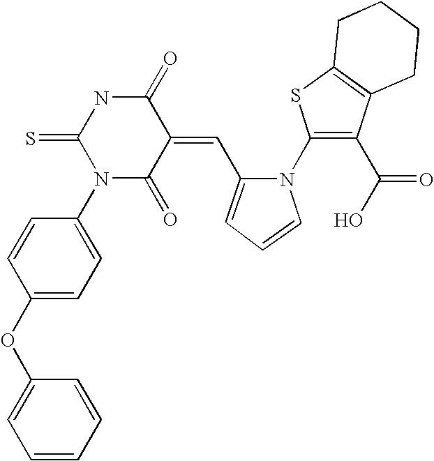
C1=CC(OC2=CC=CC=C2)=CC=C1N1C(=O)C(=CC2=CC=CN2C2=C(C(O)=O)C3=C(S2)CCCC3)C(=O)NC1=S
